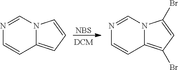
[NBS].N12C(=CC=C1)C=CN=C2.N12C(=C(Br)C=C1Br)C=CN=C2
